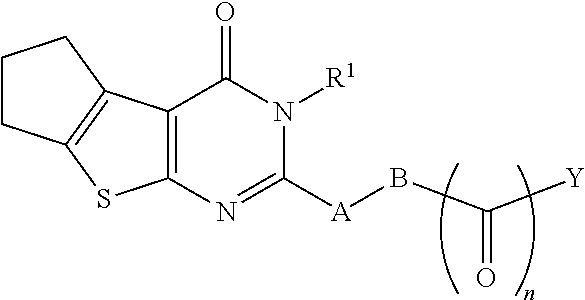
[Y]C(B[A]C1=NC2=C(C(=O)N1[R1])C1=C(S2)CCC1)=O
